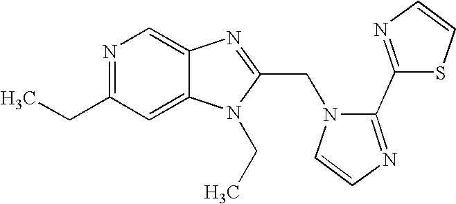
C12=CC(CC)=NC=C1N=C(CN1C=CN=C1C1=NC=CS1)N2CC
